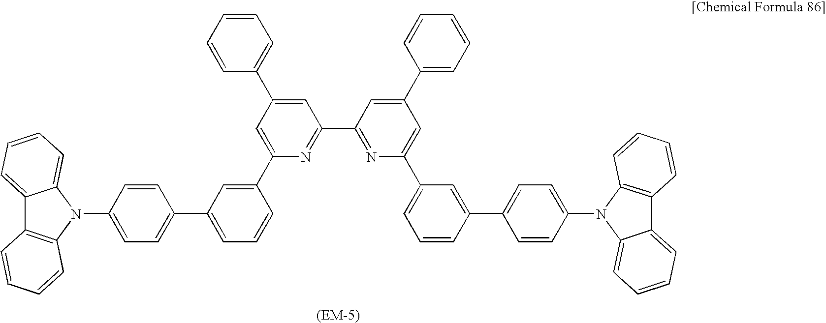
C12=CC=CC=C1N(C1=CC=C(C3=CC=CC(C4=CC(C5=CC=CC=C5)=CC(C5=NC(C6=CC=CC(C7=CC=C(N8C9=CC=CC=C9C9=C8C=CC=C9)C=C7)=C6)=CC(C6=CC=CC=C6)=C5)=N4)=C3)C=C1)C1=C2C=CC=C1
